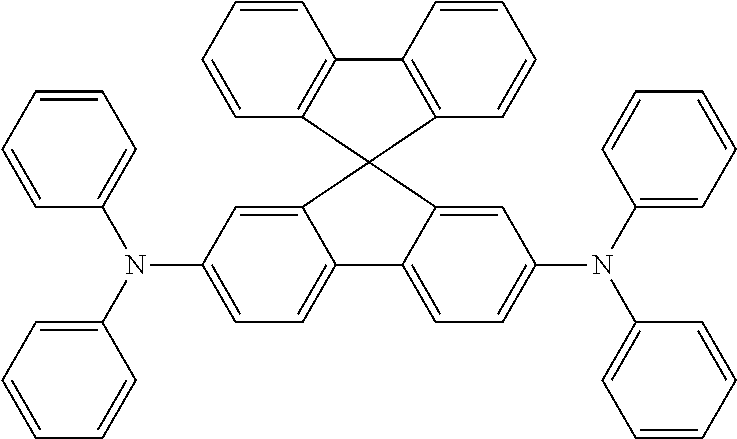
C1=CC=C(N(C2=CC=CC=C2)C2=CC=C3C(=C2)C2(C4=CC(N(C5=CC=CC=C5)C5=CC=CC=C5)=CC=C34)C3=C(C=CC=C3)C3=C2C=CC=C3)C=C1
